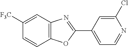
C1([F3C])=CC2=C(C=C1)OC(C1=CC=NC(Cl)=C1)=N2
